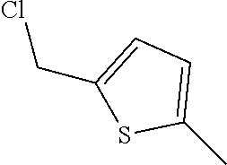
C(Cl)C1=CC=C(C)S1
